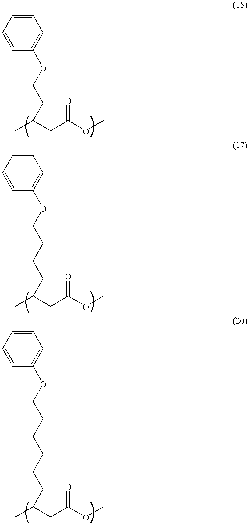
C(CCC(C)CC(OC)=O)COC1=CC=CC=C1.O(CCC(C)CC(OC)=O)C1=CC=CC=C1.C(CCC(C)CC(OC)=O)CCCOC1=CC=CC=C1
